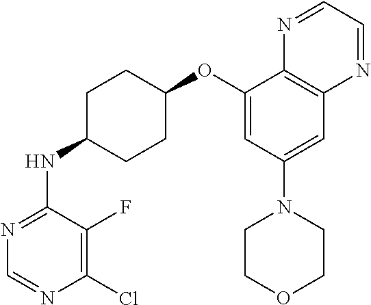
C1(Cl)=C(F)C(NC2CCC(OC3=CC(N4CCOCC4)=CC4=C3N=CC=N4)CC2)=NC=N1
